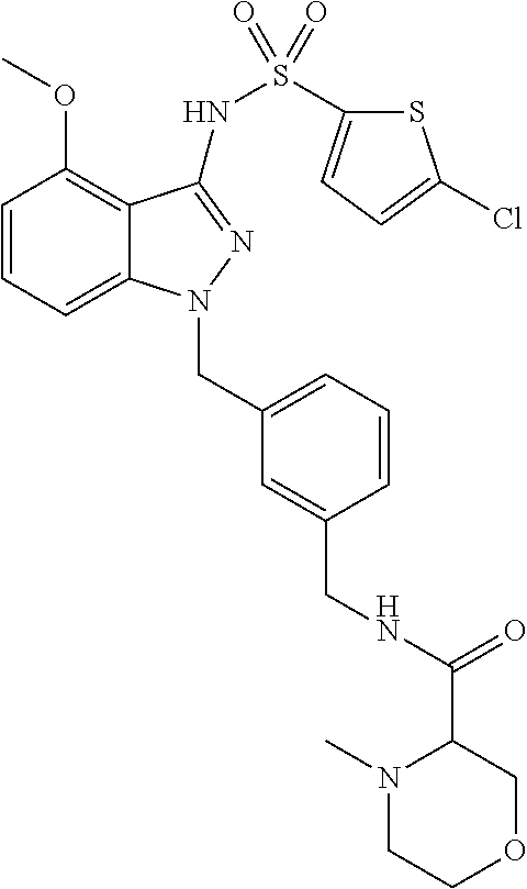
C1=CC=C2C(=C1OC)C(NS(=O)(=O)C1=CC=C(Cl)S1)=NN2CC1=CC=CC(CNC(C2N(C)CCOC2)=O)=C1
